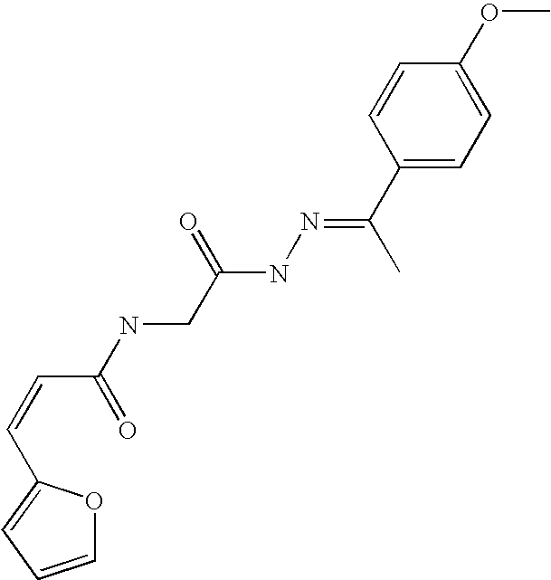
C(C(NCC(=O)NN=C(C)C1=CC=C(OC)C=C1)=O)=CC1=CC=CO1
